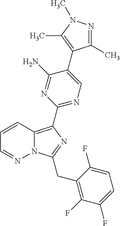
C1=CC2=C(C3=NC=C(C4=C(C)N(C)N=C4C)C(N)=N3)N=C(CC3=C(F)C(F)=CC=C3F)N2N=C1
